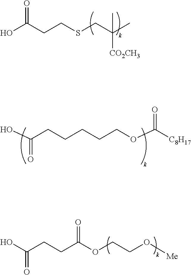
OC(CCSCC(C)(C)[CO2CH3])=O.OC(CCCCCOC([C8H17])=O)=O.OC(CCC(OCCO[Me])=O)=O
